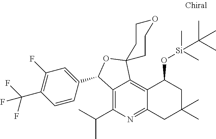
C12=C(C(C)C)N=C3C(=C1C1(OC2C2=CC(F)=C(C(F)(F)F)C=C2)CCOCC1)C(O[Si](C)(C)C(C)(C)C)CC(C)(C)C3
